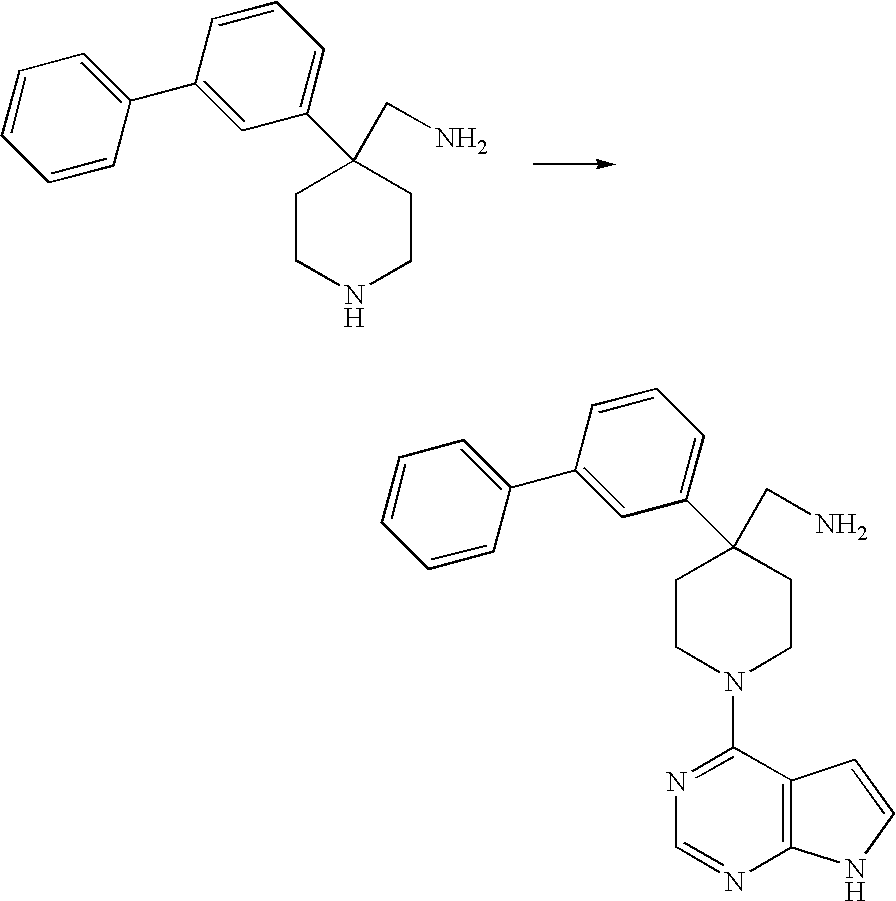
C1CNCCC1(CN)C1=CC=CC(C2=CC=CC=C2)=C1.C1CN(C2=NC=NC3=C2C=CN3)CCC1(CN)C1=CC=CC(C2=CC=CC=C2)=C1
